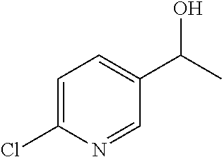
C1=C(Cl)N=CC(C(C)O)=C1
